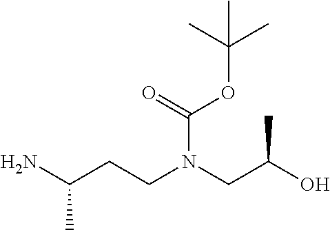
CC(OC(=O)N(CCC(N)C)CC(O)C)(C)C
